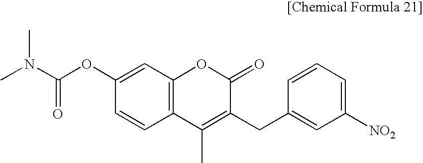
C12=C(C=C(OC(N(C)C)=O)C=C1)OC(=O)C(CC1=CC([NO2])=CC=C1)=C2C
